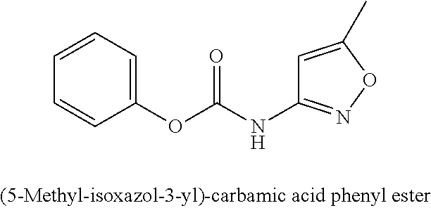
C1=CC=C(OC(NC2=NOC(C)=C2)=O)C=C1
